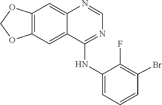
C1=NC2=CC3=C(C=C2C(NC2=CC=CC(Br)=C2F)=N1)OCO3
